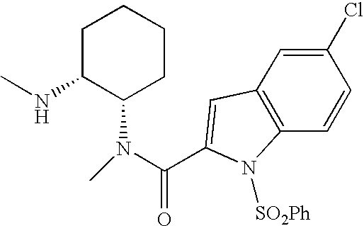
C1C(NC)C(N(C(=O)C2=CC3=C(C=CC(Cl)=C3)N2[SO2Ph])C)CCC1
